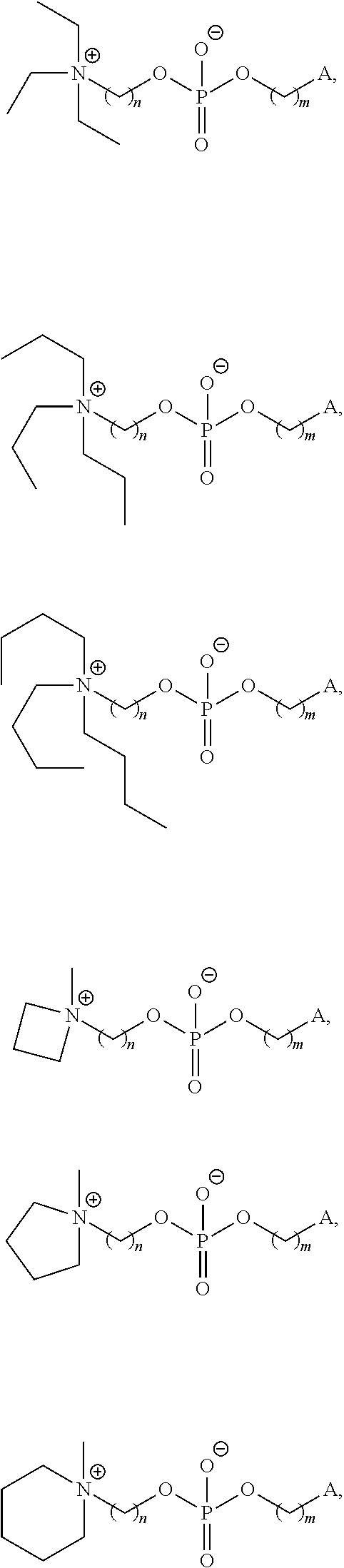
[A]COP(OC[N+](CC)(CC)CC)(=O)[O-].[A]COP(OC[N+](CCC)(CCC)CCC)(=O)[O-].[A]COP(OC[N+](CCCC)(CCCC)CCCC)(=O)[O-].[A]COP(OC[N+]1(C)CCC1)(=O)[O-].[A]COP(OC[N+]1(C)CCCC1)(=O)[O-].[A]COP(OC[N+]1(C)CCCCC1)(=O)[O-]
